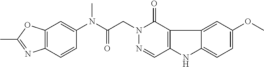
C12=C(C=C(N(C(CN3N=CC4=C(C3=O)C3=CC(OC)=CC=C3N4)=O)C)C=C1)OC(C)=N2
